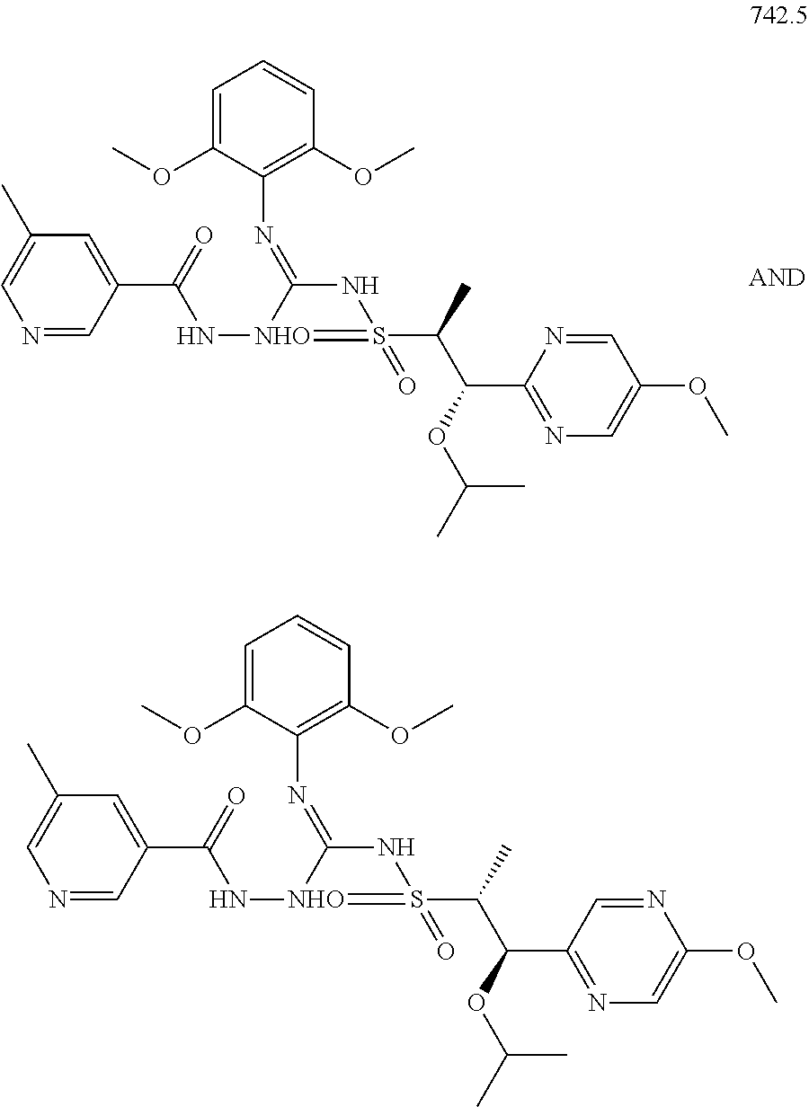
C1(N=C2[NHO](NC(C3=CC(C)=CN=C3)=O)=S(=O)(C(C)C(C3=NC=C(OC)C=N3)OC(C)C)N2)=C(OC)C=CC=C1OC.C1(N=C2[NHO](NC(C3=CC(C)=CN=C3)=O)=S(=O)(C(C)C(C3=NC=C(OC)N=C3)OC(C)C)N2)=C(OC)C=CC=C1OC
